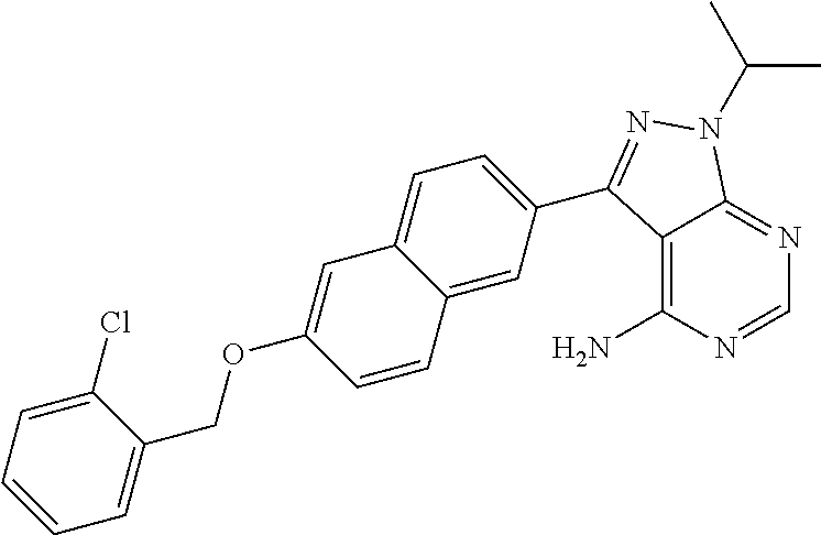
C1=NC(N)=C2C(=N1)N(C(C)C)N=C2C1=CC=C2C(=C1)C=CC(OCC1=CC=CC=C1Cl)=C2
